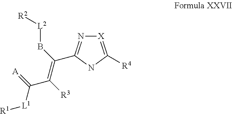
[X]1=C([R4])NC(C(=C(C([L1][R1])=[A])[R3])B[L2][R2])=N1
